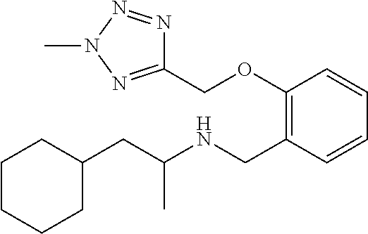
C1C(CC(NCC2=C(OCC3=NN(C)N=N3)C=CC=C2)C)CCCC1
